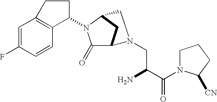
C1=C(F)C=CC2=C1CCC2N1C(=O)C2CC1CN2CC(N)C(N1CCCC1[CN])=O
